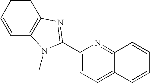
C1=CC=CC2=C1N(C)C(C1=CC=C3C(=N1)C=CC=C3)=N2
